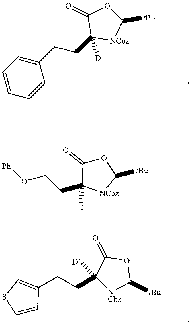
C1=CC=C(CCC2([D])[NCbz]C([tBu])OC2=O)C=C1.C1(CCO[Ph])([D])[NCbz]C([tBu])OC1=O.C1=CC(CCC2([D`])[NCbz]C([tBu])OC2=O)=CS1
